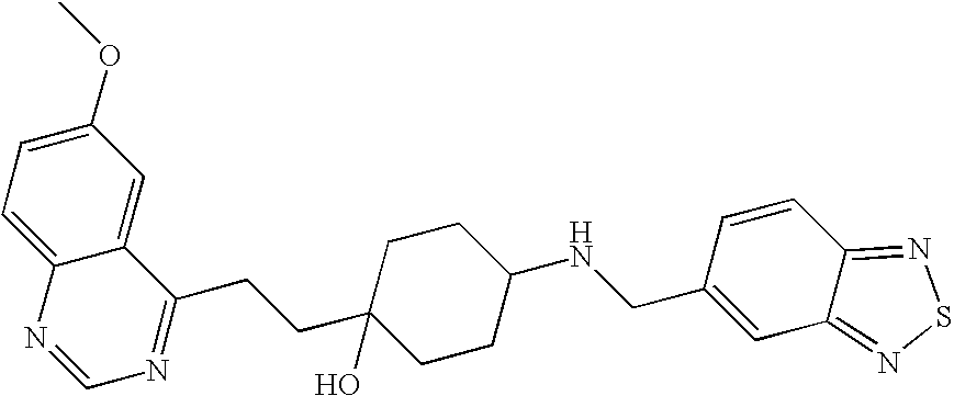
C1(OC)=CC=C2C(=C1)C(CCC1(O)CCC(NCC3=CC4=NSN=C4C=C3)CC1)=NC=N2
